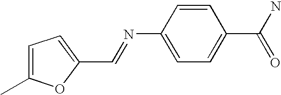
C1=C(C)OC(C=NC2=CC=C(C(N)=O)C=C2)=C1
